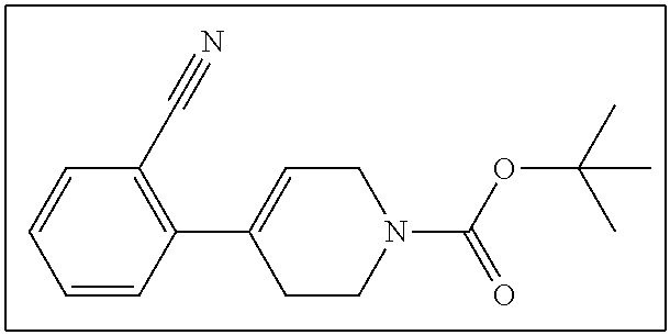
C1=CC(C2=CCN(C(OC(C)(C)C)=O)CC2)=C(C#N)C=C1
